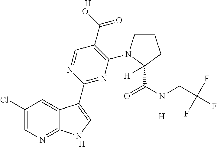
[H].[H].C1(C(O)=O)=C(N2CCCC2(C(=O)N(CC(F)(F)F)[H])[H])N=C(C2=CNC3=NC=C(Cl)C=C32)N=C1
